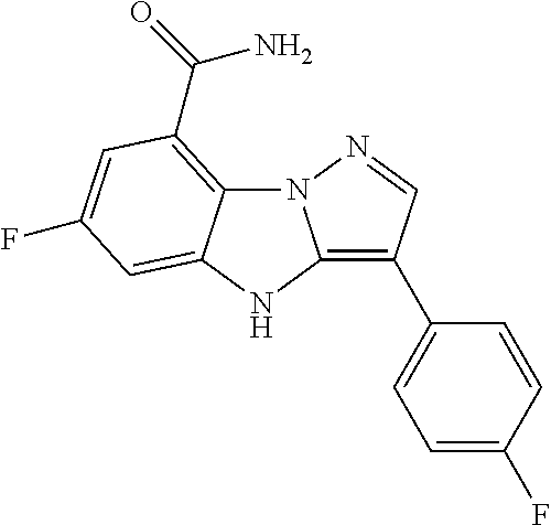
N12C3=C(C(=O)N)C=C(F)C=C3NC1=C(C1=CC=C(F)C=C1)C=N2
